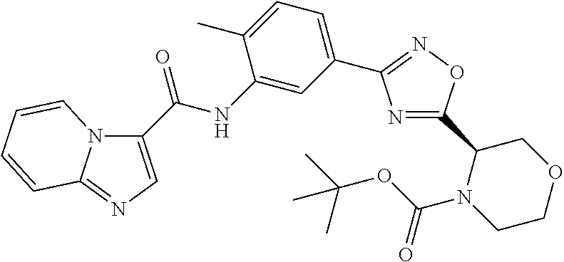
N1=C(C2N(C(OC(C)(C)C)=O)CCOC2)ON=C1C1=CC=C(C)C(NC(=O)C2=CN=C3N2C=CC=C3)=C1
